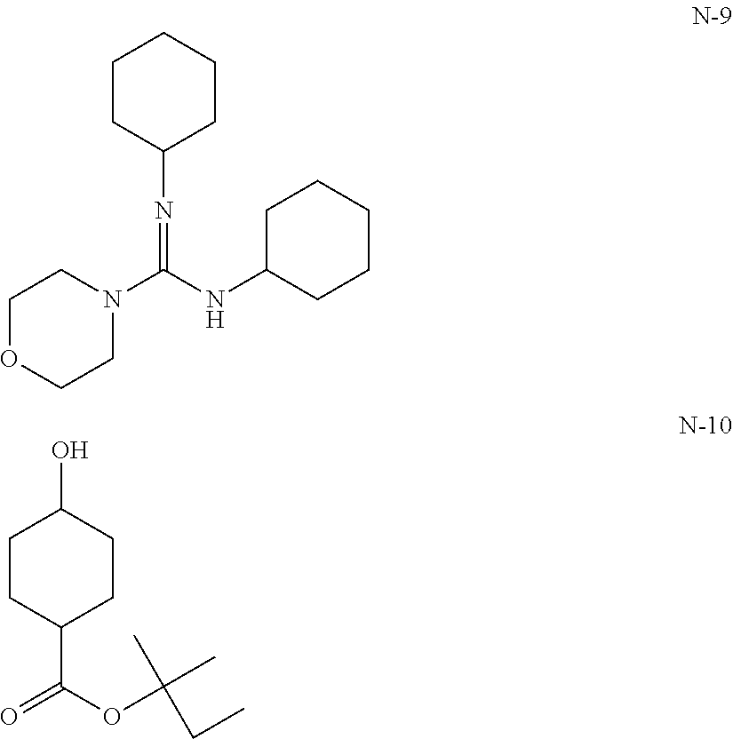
C1CC(N=C(N2CCOCC2)NC2CCCCC2)CCC1.C1CC(C(=O)OC(C)(C)CC)CCC1O
